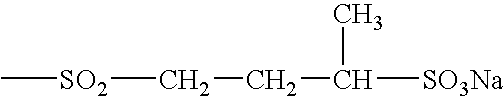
C(CC([SO3Na])C)[SO2]C
